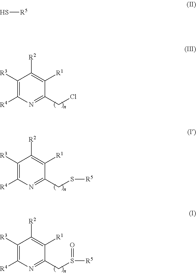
C1([R3])=C([R4])N=C(CS[R5])C([R1])=C1[R2].C1([R3])=C([R4])N=C(CCl)C([R1])=C1[R2].C1([R3])=C([R4])N=C(CS([R5])=O)C([R1])=C1[R2].S[R5]
